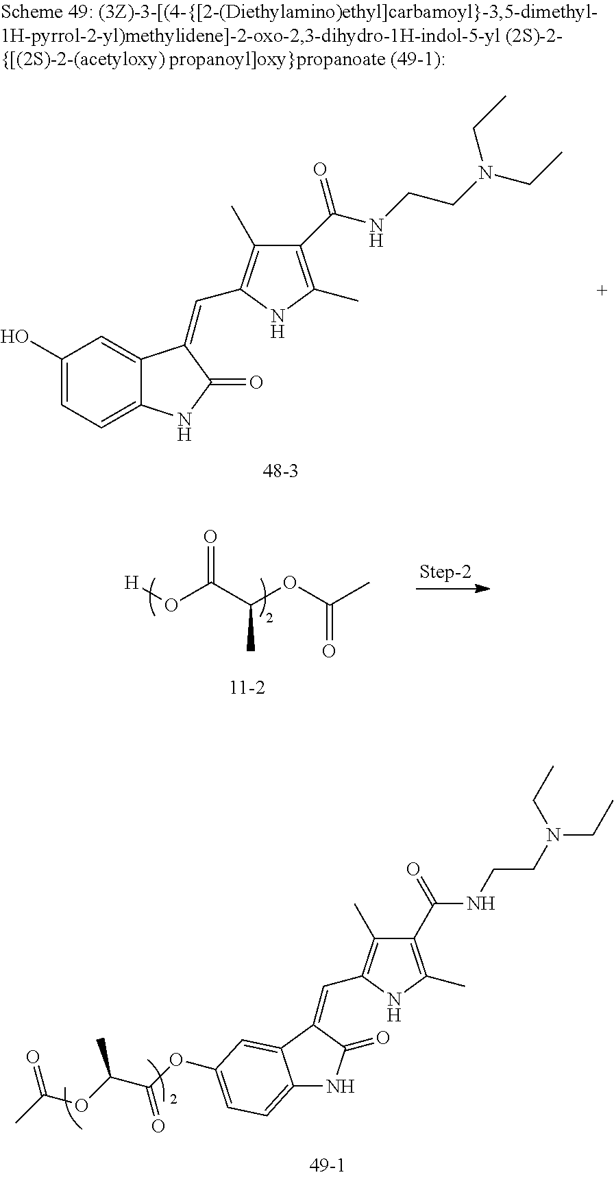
C1(C(NCCN(CC)CC)=O)=C(C)NC(C=C2C3=CC(O)=CC=C3NC2=O)=C1C.[H]OC(C(OC(C)=O)C)=O.C1(C)=C(C=C2C(=O)NC3=CC=C(OC(C(OC(C)=O)C)=O)C=C32)NC(C)=C1C(=O)NCCN(CC)CC
